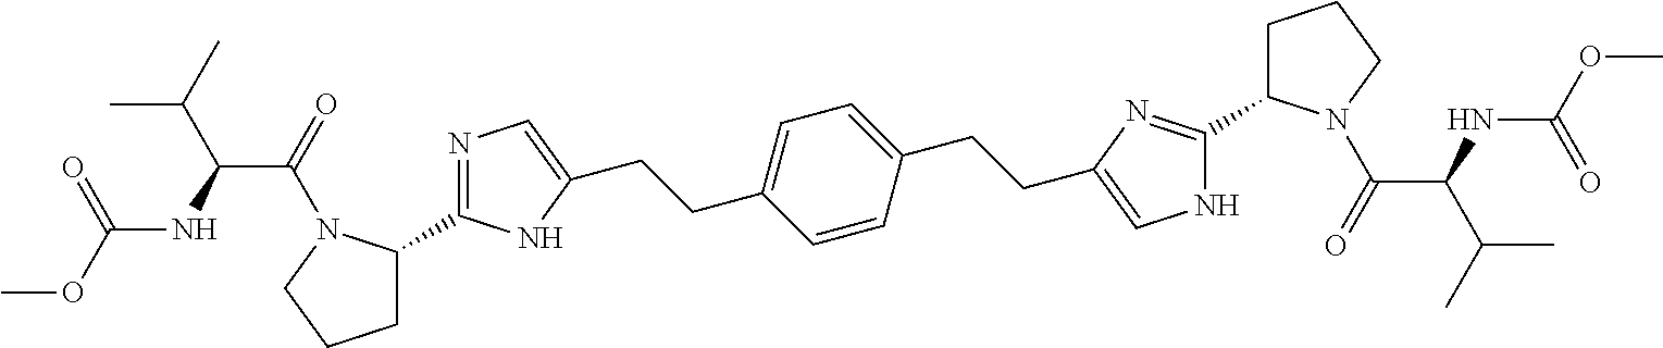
CC(C(C(=O)N1C(C2=NC=C(CCC3=CC=C(CCC4=CNC(C5CCCN5C(=O)C(NC(OC)=O)C(C)C)=N4)C=C3)N2)CCC1)NC(OC)=O)C
